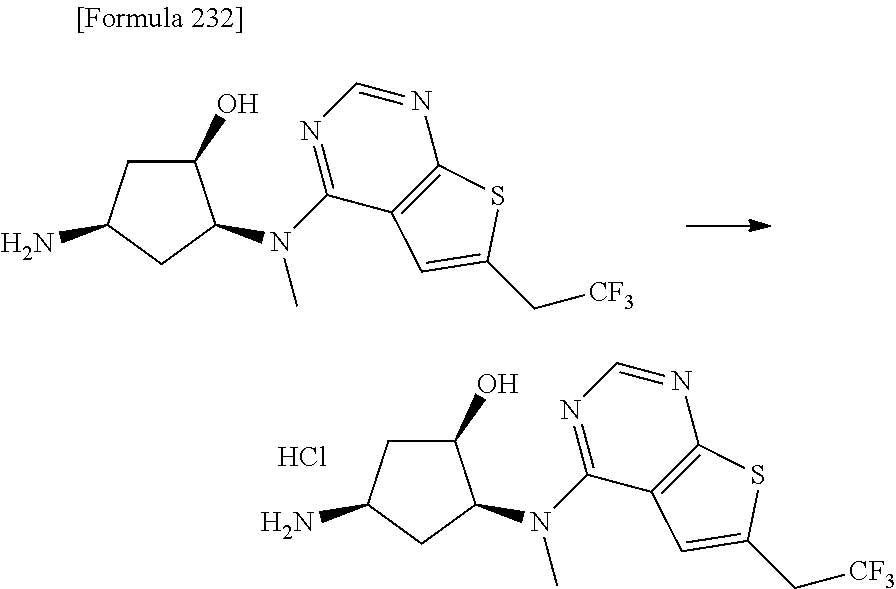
C1(O)CC(N)CC1N(C1=NC=NC2=C1C=C(C[CF3])S2)C.C1(O)CC(N)CC1N(C1=NC=NC2=C1C=C(C[CF3])S2)C.Cl
